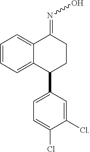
C12=CC=CC=C1C(=NO)CCC2C1=CC=C(Cl)C(Cl)=C1
